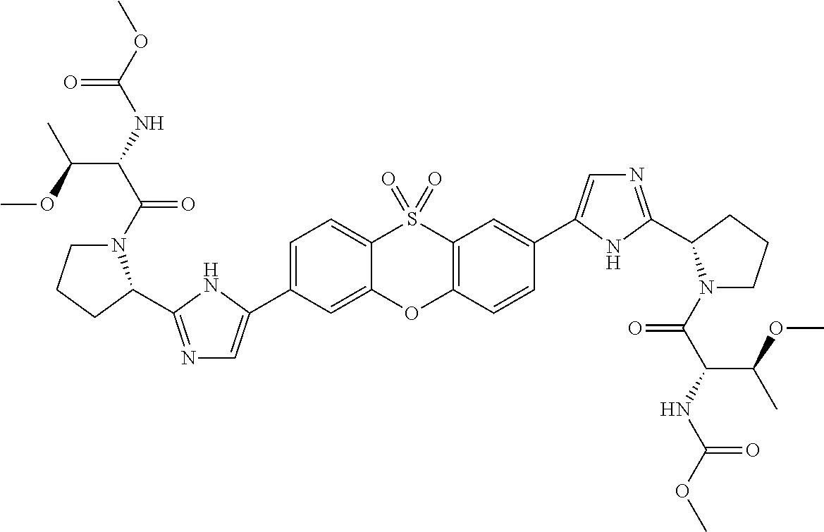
C1(C2=CN=C(C3N(C(=O)C(C(OC)C)NC(=O)OC)CCC3)N2)=CC=C2S(=O)(=O)C3=C(C=CC(C4=CN=C(C5N(C(=O)C(NC(=O)OC)C(OC)C)CCC5)N4)=C3)OC2=C1
